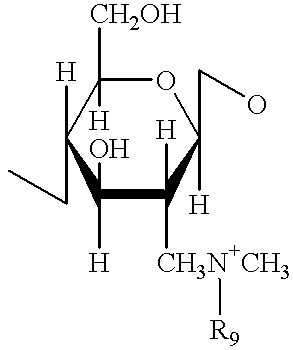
C1([H])(O)C([H])([CH3N+CH3][R9])C(CO)([H])OC([CH2OH])([H])C1([H])CC
